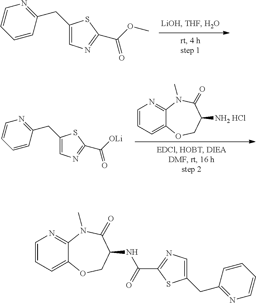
C1(CC2=NC=CC=C2)=CN=C(C(OC)=O)S1.C1=CC=C2C(=N1)N(C)C(=O)C([NH2 HCl])CO2.C1(CC2=NC=CC=C2)=CN=C(C([OLi])=O)S1.C1=CC=C2C(=N1)N(C)C(=O)C(NC(=O)C1=NC=C(CC3=NC=CC=C3)S1)CO2
